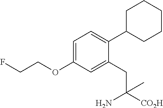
C1=C(OCCF)C=C(CC([CO2H])(N)C)C(C2CCCCC2)=C1
